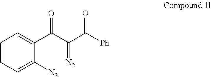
C1=CC=C([N3])C(C(C(C([Ph])=O)=[N2])=O)=C1
